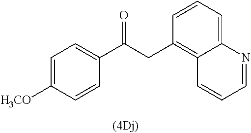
C1=CC=C2C(=C1CC(=O)C1=CC=C([H3CO])C=C1)C=CC=N2
